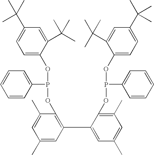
C1=C(OP(C2=CC=CC=C2)OC2=C(C3=CC(C)=CC(C)=C3OP(C3=CC=CC=C3)OC3=CC=C(C(C)(C)C)C=C3C(C)(C)C)C=C(C)C=C2C)C(C(C)(C)C)=CC(C(C)(C)C)=C1
